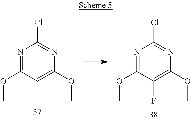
N1=C(OC)C=C(OC)N=C1Cl.N1=C(OC)C(F)=C(OC)N=C1Cl
